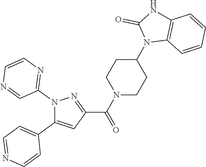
N1(C2=NC=CN=C2)C(C2=CC=NC=C2)=CC(C(N2CCC(N3C4=C(NC3=O)C=CC=C4)CC2)=O)=N1
